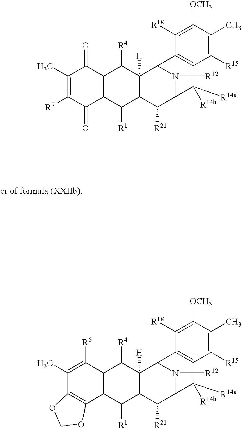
C1(C)=C([R7])C(=O)C2=C(C1=O)C([R4])C1([H])C(C2[R1])C([R21])C2N([R12])C1C1=C(C2([R14b])[R14a])C([R15])=C(C)C([OCH3])=C1[R18].C1(C)=C([R5])C2=C(C3=C1OCO3)C([R1])C1C([H])(C2[R4])C2N([R12])C(C1[R21])C([R14b])([R14a])C1=C2C([R18])=C([OCH3])C(C)=C1[R15]
